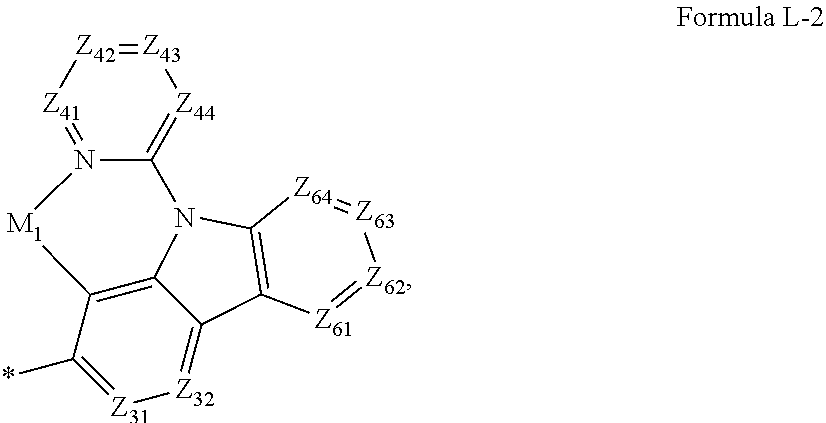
C12=[Z44][Z43]=[Z42][Z41]=N1[M1]C1=C3C(=[Z32][Z31]=C1*)C1=C(N23)[Z64]=[Z63][Z62]=[Z61]1
